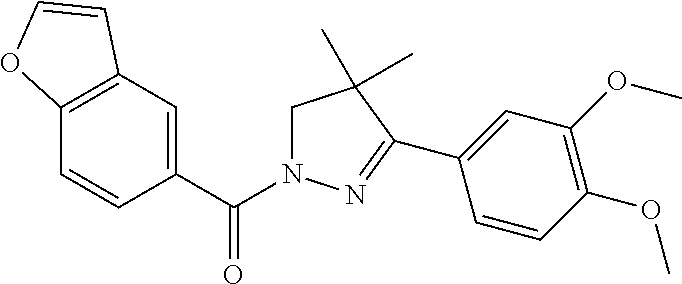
C12=C(C=C(C(N3CC(C)(C)C(C4=CC(OC)=C(OC)C=C4)=N3)=O)C=C1)C=CO2
